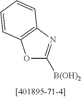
O1C([B(OH)2])=NC2=C1C=CC=C2
